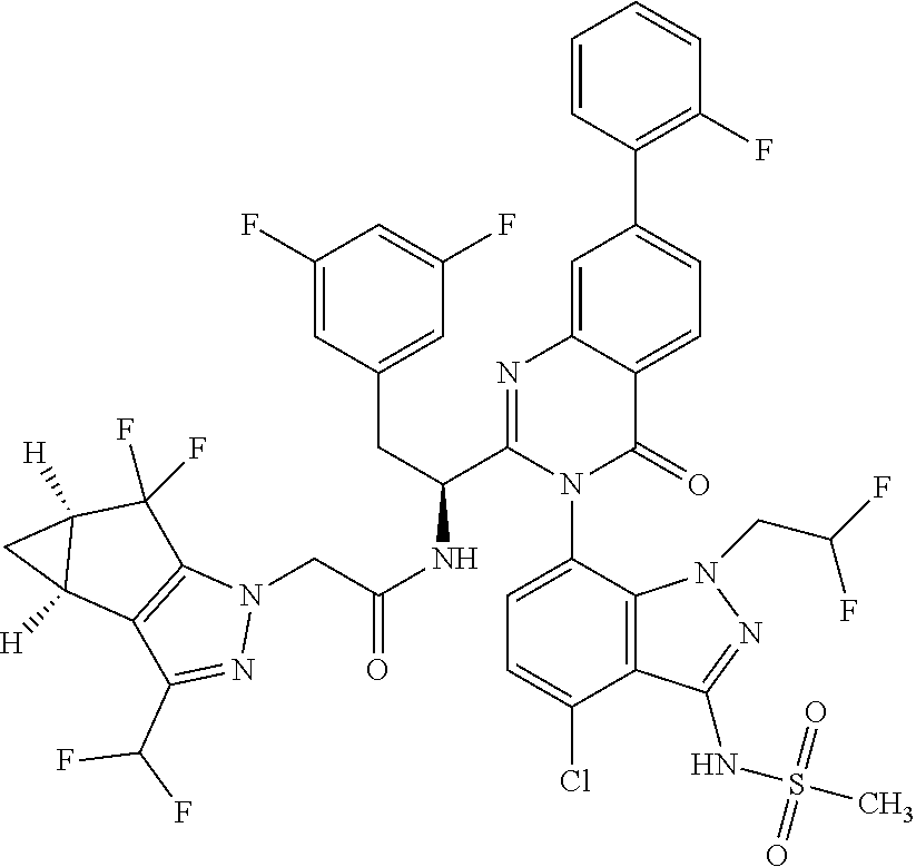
N1(CC(NC(C2=NC3=CC(C4=C(F)C=CC=C4)=CC=C3C(=O)N2C2=CC=C(Cl)C3=C2N(CC(F)F)N=C3NS(C)(=O)=O)CC2=CC(F)=CC(F)=C2)=O)C2=C(C(C(F)F)=N1)C1([H])C([H])(C2(F)F)C1
